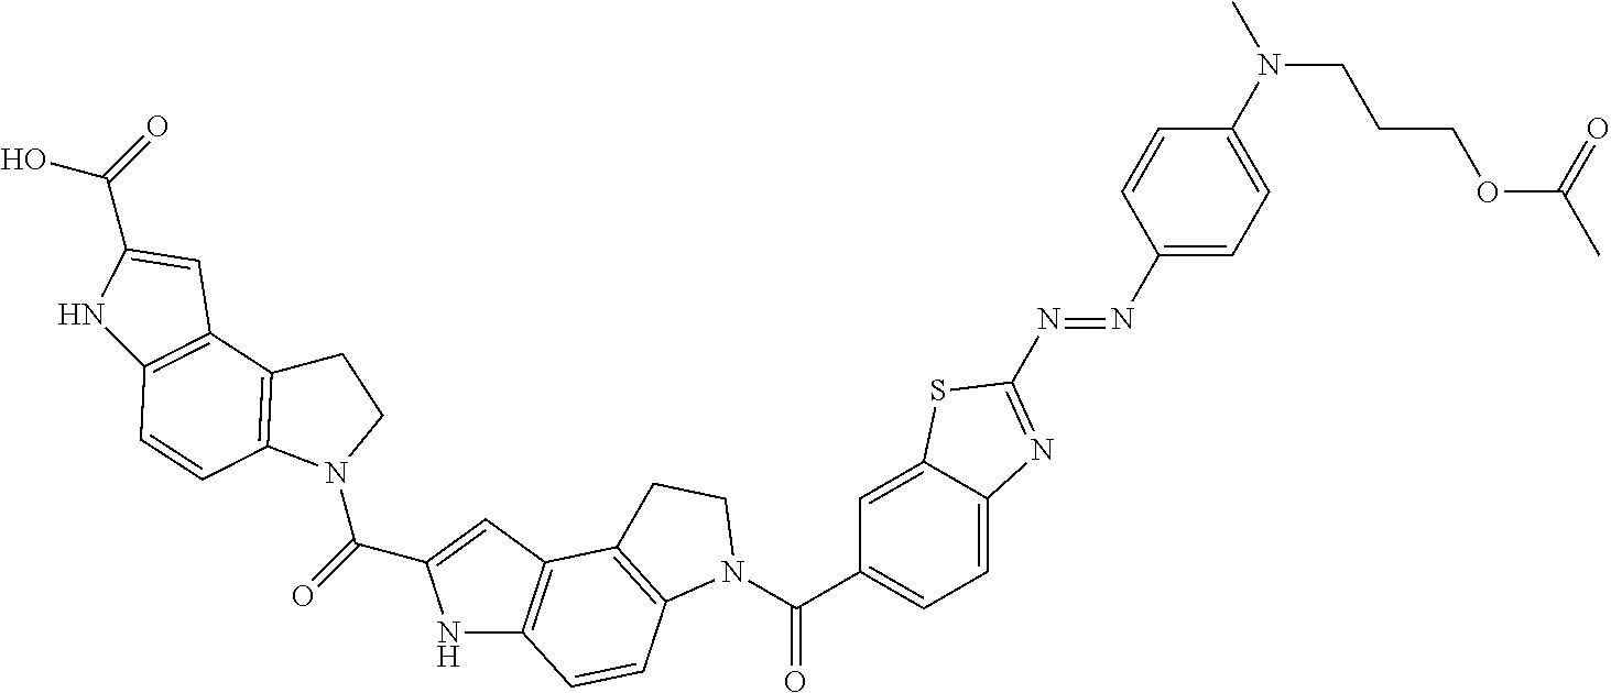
N1C2=C(C=C1C(=O)N1CCC3=C1C=CC1=C3C=C(C(=O)O)N1)C1=C(C=C2)N(C(C2=CC=C3C(=C2)SC(N=NC2=CC=C(N(C)CCCOC(C)=O)C=C2)=N3)=O)CC1
